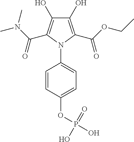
C1(O)=C(C(OCC)=O)N(C2=CC=C(OP(O)(=O)O)C=C2)C(C(N(C)C)=O)=C1O
